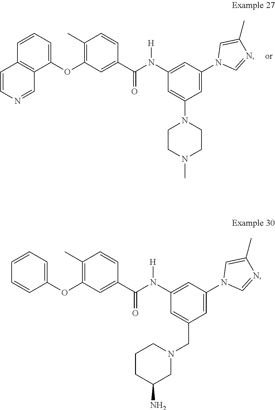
C1=C(N2CCN(C)CC2)C=C(N2C=NC(C)=C2)C=C1N(C(C1=CC(OC2=CC=CC3=C2C=NC=C3)=C(C)C=C1)=O)[H].C1=C(CN2CCCC(N)C2)C=C(N2C=NC(C)=C2)C=C1N(C(C1=CC(OC2=CC=CC=C2)=C(C)C=C1)=O)[H]
